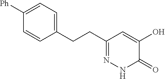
C1(CCC2=CC=C([Ph])C=C2)=NNC(=O)C(O)=C1
